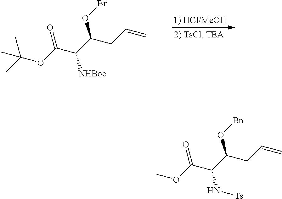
C(OC(C(C(CC=C)O[Bn])[NHBoc])=O)(C)(C)C.COC(C(C(CC=C)O[Bn])N[Ts])=O
